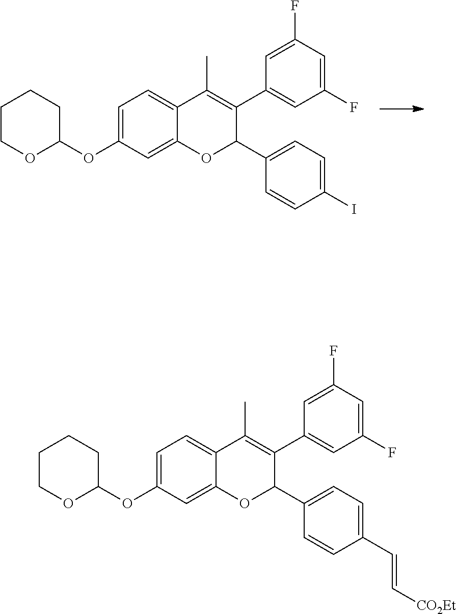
C1=C(F)C=C(F)C=C1C1=C(C)C2=CC=C(OC3CCCCO3)C=C2OC1C1=CC=C(I)C=C1.C1=C(F)C=C(F)C=C1C1=C(C)C2=CC=C(OC3CCCCO3)C=C2OC1C1=CC=C(C=C[CO2Et])C=C1
